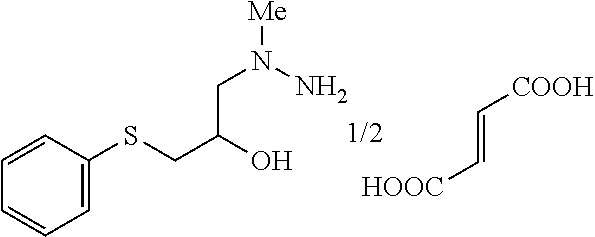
C(=C[HOOC])[COOH].C1=C(SCC(O)CN([Me])N)C=CC=C1
